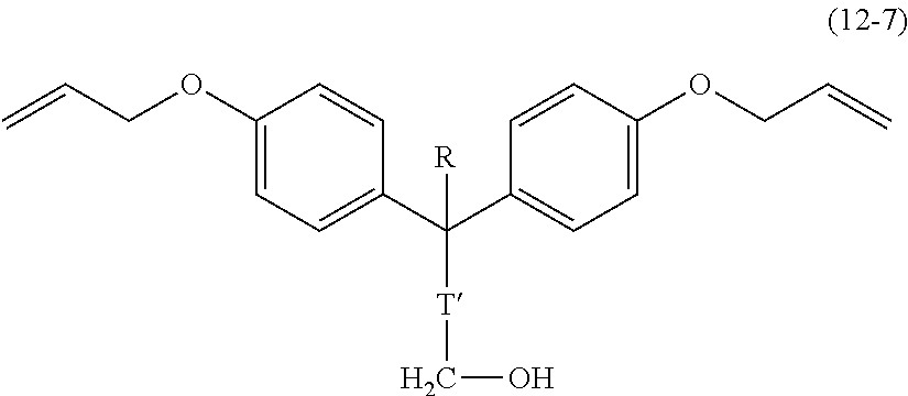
C1(OCC=C)=CC=C(C(C2=CC=C(OCC=C)C=C2)([T]CO)[R])C=C1
